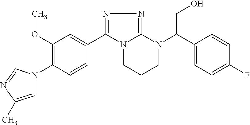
C1(C2=NN=C3N2CCCN3C(C2=CC=C(F)C=C2)CO)=CC(OC)=C(N2C=C(C)N=C2)C=C1
